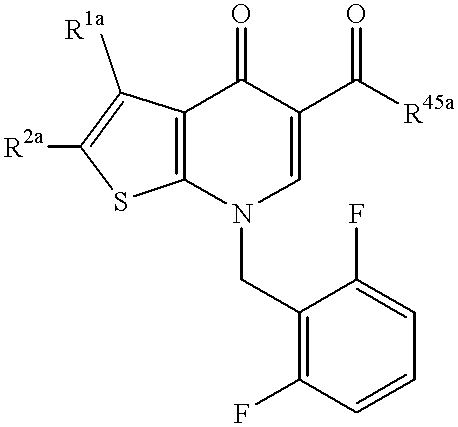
C12=C(N(CC3=C(F)C=CC=C3F)C=C(C([R45a])=O)C1=O)SC([R2a])=C2[R1a]
